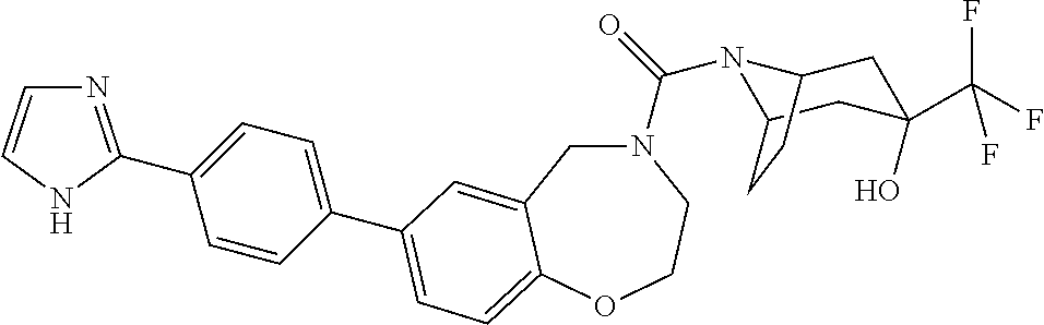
N1(C(=O)N2C3CC(O)(C(F)(F)F)CC2CC3)CC2=CC(C3=CC=C(C4=NC=CN4)C=C3)=CC=C2OCC1
